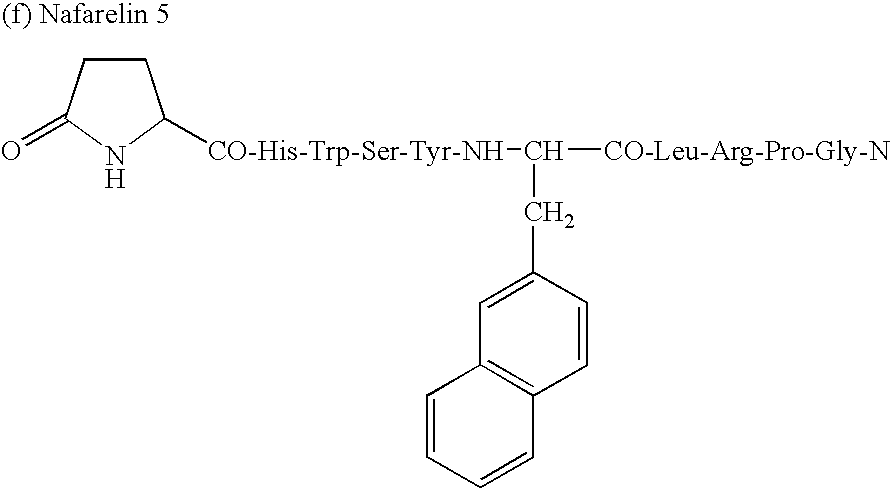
C1CC(=O)NC1[CO-His-Trp-Ser-Tyr-NH]C([CO-Leu-Arg-Pro-Gly-N])CC1=CC2=C(C=C1)C=CC=C2
